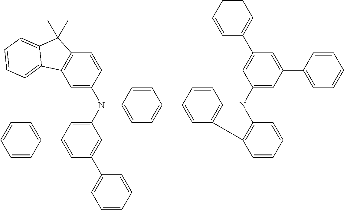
C1=CC(C2=CC(C3=CC=CC=C3)=CC(N(C3=CC4=C(C=C3)C(C)(C)C3=CC=CC=C43)C3=CC=C(C4=CC5=C(C=C4)N(C4=CC(C6=CC=CC=C6)=CC(C6=CC=CC=C6)=C4)C4=C5C=CC=C4)C=C3)=C2)=CC=C1
